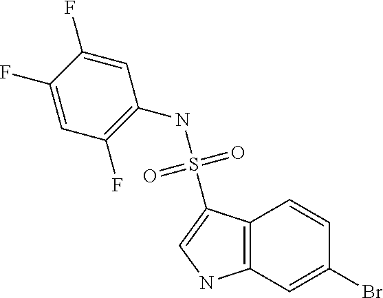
C12=C(C=C(Br)C=C1)NC=C2S(NC1=C(F)C=C(F)C(F)=C1)(=O)=O
